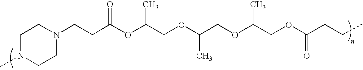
N1(CCC(OC(COC(COC(COC(CCC)=O)C)C)C)=O)CCN(C)CC1
